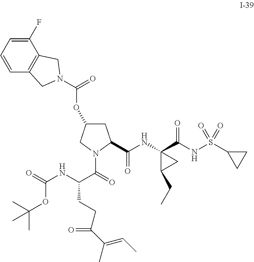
C(NC(C(=O)N1C(C(NC2(C(NS(C3CC3)(=O)=O)=O)C(CC)C2)=O)CC(OC(=O)N2CC3=C(C(F)=CC=C3)C2)C1)CCC(C(=CC)C)=O)(=O)OC(C)(C)C
